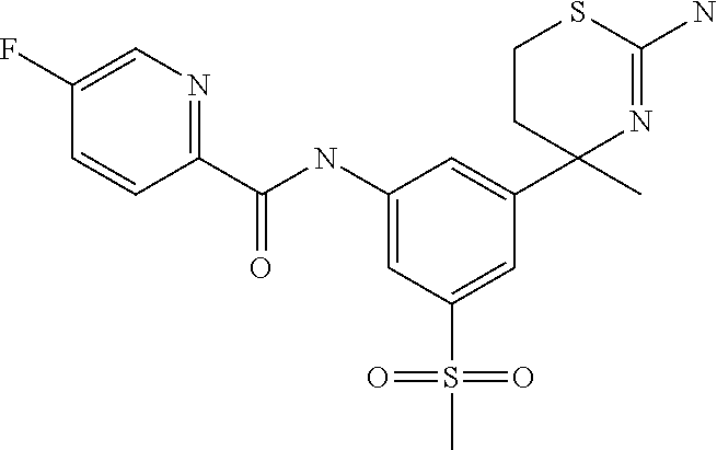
C1=C(S(C)(=O)=O)C=C(NC(C2=NC=C(F)C=C2)=O)C=C1C1(C)N=C(N)SCC1
